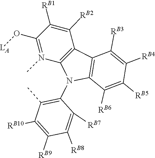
C1(C)=C(N2C3=C(C([RB2])=C([RB1])C(O[LA])=N3C)C3=C2C([RB6])=C([RB5])C([RB4])=C3[RB3])C([RB7])=C([RB8])C([RB9])=C1[RB10]
